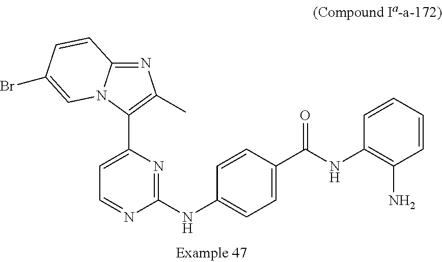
C1(NC2=CC=C(C(NC3=C(N)C=CC=C3)=O)C=C2)=NC(C2=C(C)N=C3N2C=C(Br)C=C3)=CC=N1
